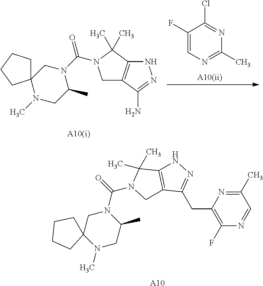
C1C2=C(C(C)(C)N1C(=O)N1C(C)CN(C)C3(C1)CCCC3)NN=C2CC1=C(F)N=CC(C)=N1.[A10].C1C2=C(C(C)(C)N1C(=O)N1C(C)CN(C)C3(C1)CCCC3)NN=C2N.C1(F)=CN=C(C)N=C1Cl
